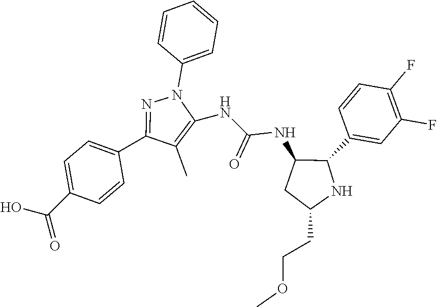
C1(C)=C(NC(NC2CC(CCOC)NC2C2=CC(F)=C(F)C=C2)=O)N(C2=CC=CC=C2)N=C1C1=CC=C(C(O)=O)C=C1
